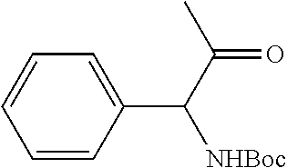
C1=CC(C(C(C)=O)[NHBoc])=CC=C1
